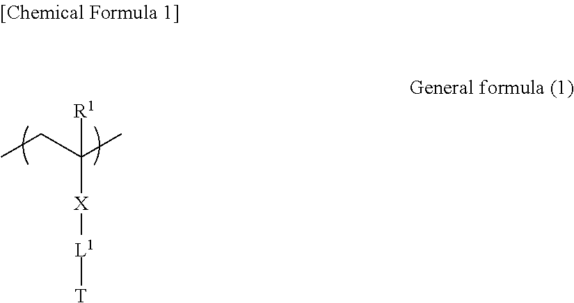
C(C(C)([R1])[X][L1][T])C
